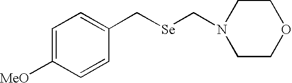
C1=C([MeO])C=CC(C[Se]CN2CCOCC2)=C1
